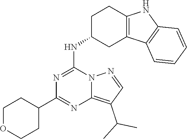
C1OCCC(C2=NC3=C(C(C)C)C=NN3C(NC3CC4=C(CC3)NC3=C4C=CC=C3)=N2)C1
